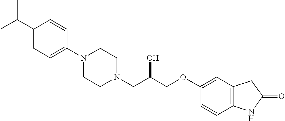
C1(C(C)C)=CC=C(N2CCN(CC(COC3=CC4=C(C=C3)NC(=O)C4)O)CC2)C=C1
